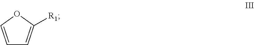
C1=COC([R1])=C1
